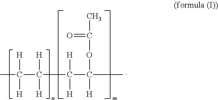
CC(C(C(C(C)(OC(C)=O)[H])([H])[H])([H])[H])([H])[H]
